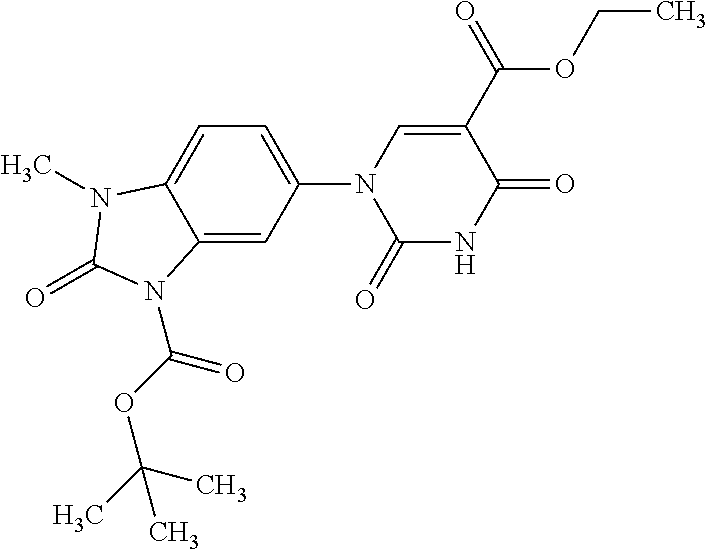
C12=CC(N3C(=O)NC(=O)C(C(=O)OCC)=C3)=CC=C1N(C)C(=O)N2C(OC(C)(C)C)=O
